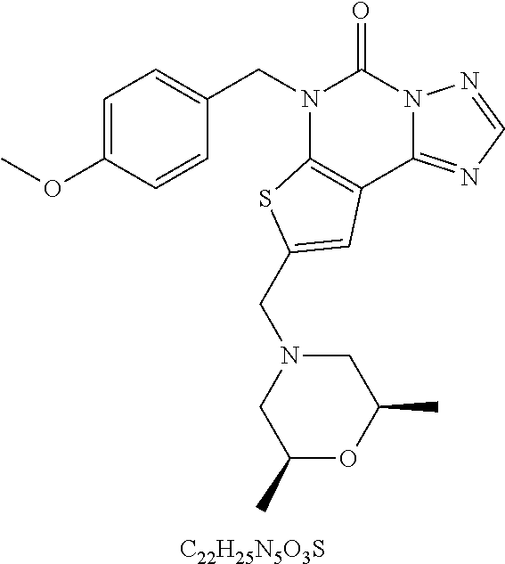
N1(CC2=CC=C(OC)C=C2)C2=C(C3=NC=NN3C1=O)C=C(CN1CC(C)OC(C)C1)S2.[C22H25N5O3S]
